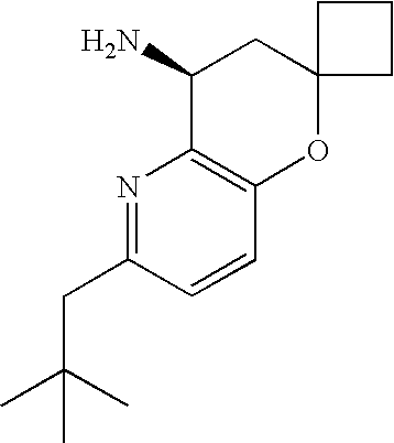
N1=C(CC(C)(C)C)C=CC2=C1C(N)CC1(O2)CCC1
